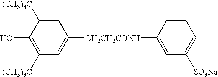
C1=C([(CH3)3C])C(O)=C([(CH3)3C])C=C1[CH2CH2CONH]C1=CC([SO3Na])=CC=C1
